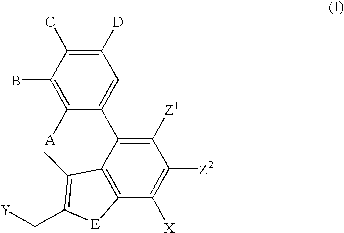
C1(B)=C([A])C(C2=C([Z1])C([Z2])=C([X])C3=C2C(C)=C(C[Y])[E]3)=CC([D])=C1C
